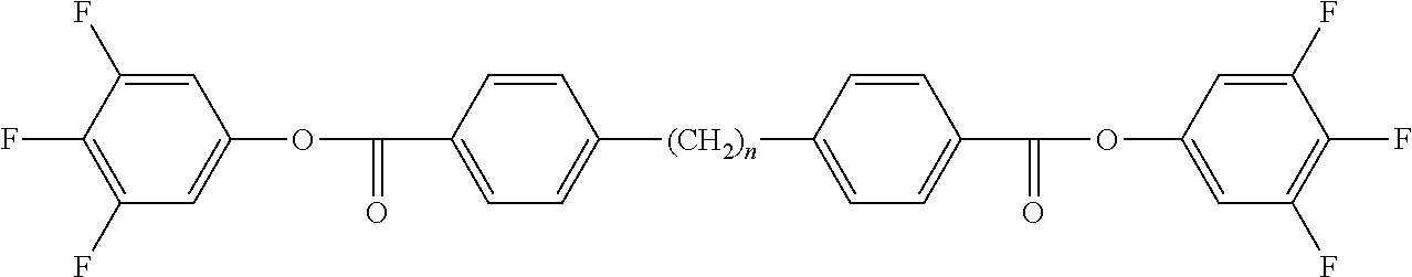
FC1=C(F)C=C(OC(=O)C2=CC=C([(CH2)n]C3=CC=C(C(=O)OC4=CC(F)=C(F)C(F)=C4)C=C3)C=C2)C=C1F
